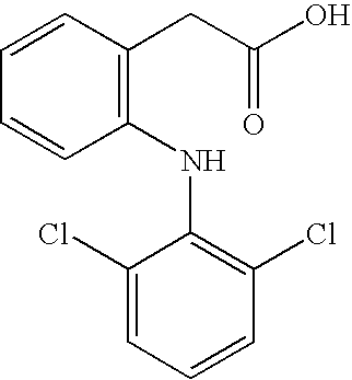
C1=CC=CC(NC2=C(Cl)C=CC=C2Cl)=C1CC(=O)O
